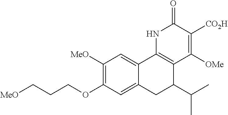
C12=C(NC(=O)C([CO2H])=C1[OMe])C1=CC([MeO])=C(OCCC[MeO])C=C1CC2C(C)C
